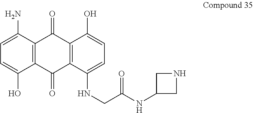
C1=C(N)C2=C(C(O)=C1)C(=O)C1=C(C2=O)C(O)=CC=C1NCC(=O)NC1CNC1
